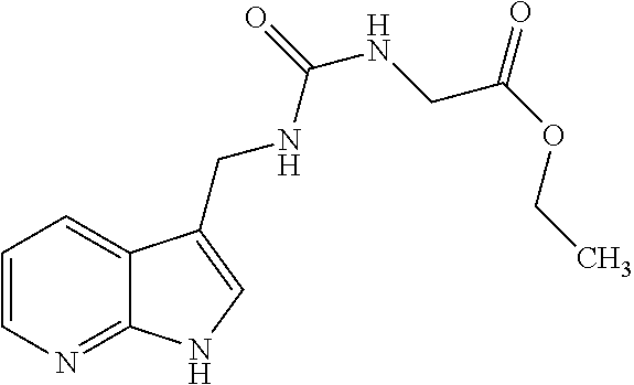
C1=CN=C2C(=C1)C(CNC(=O)NCC(OCC)=O)=CN2
